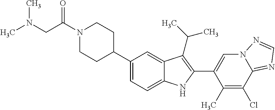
C(N1CCC(C2=CC=C3C(=C2)C(C(C)C)=C(C2=CN4C(=NC=N4)C(Cl)=C2C)N3)CC1)(=O)CN(C)C
